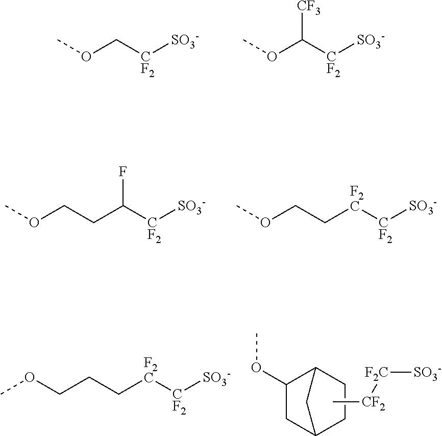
COC[CF2][SO3-].COC([CF2][SO3-])[CF3].C(CC([CF2][SO3-])F)OC.C(C[F2C][CF2][SO3-])OC.C12C(OC)CC(C1)CC2.C[CF2][F2C][SO3-].C(C[F2C][CF2][SO3-])COC
